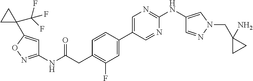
C1=CC(C2=CN=C(NC3=CN(CC4(N)CC4)N=C3)N=C2)=CC(F)=C1CC(NC1=NOC(C2(C(F)(F)F)CC2)=C1)=O
